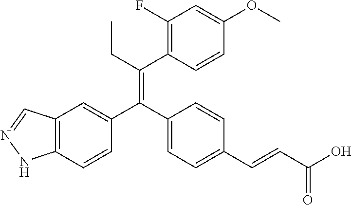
C12=C(C=CC(C(C3=CC=C(C=CC(O)=O)C=C3)=C(CC)C3=C(F)C=C(OC)C=C3)=C1)NN=C2
